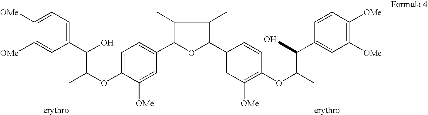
C1=C([OMe])C([OMe])=CC(C(C(OC2=CC=C(C3OC(C4=CC([OMe])=C(OC(C(C5=CC([OMe])=C([OMe])C=C5)O)C)C=C4)C(C)C3C)C=C2[OMe])C)O)=C1
